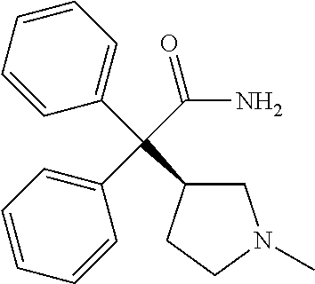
C1C(C(C2=CC=CC=C2)(C2=CC=CC=C2)C(N)=O)CCN1C
